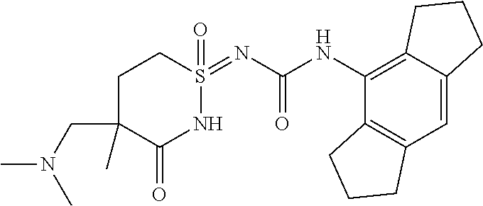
C12=C(C=C3C(=C1NC(=O)N=S1(=O)CCC(CN(C)C)(C)C(=O)N1)CCC3)CCC2
